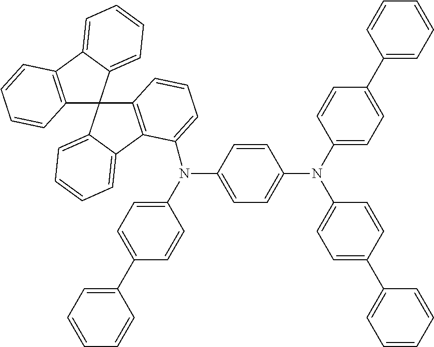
C12=C(C3=CC=CC=C3C13C1=C(C4=CC=CC=C34)C(N(C3=CC=C(N(C4=CC=C(C5=CC=CC=C5)C=C4)C4=CC=C(C5=CC=CC=C5)C=C4)C=C3)C3=CC=C(C4=CC=CC=C4)C=C3)=CC=C1)C=CC=C2
